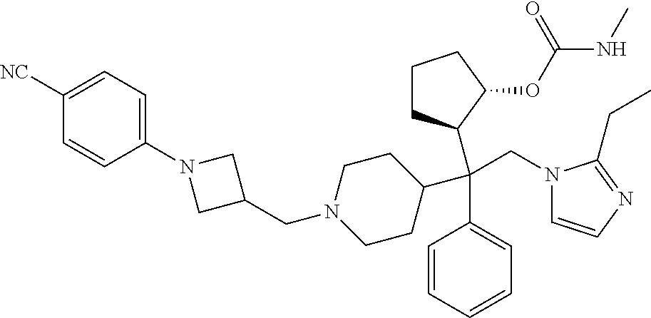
C1CC(C(C2=CC=CC=C2)(CN2C=CN=C2CC)C2CCCC2OC(NC)=O)CCN1CC1CN(C2=CC=C([NC])C=C2)C1
